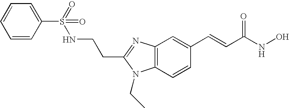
C(C1=NC2=C(C=CC(C=CC(NO)=O)=C2)N1CC)CNS(=O)(C1=CC=CC=C1)=O
